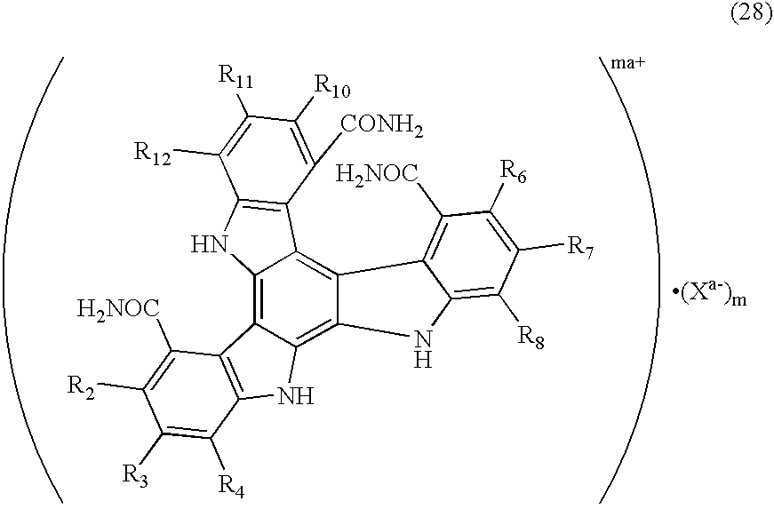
C12=C3C(=C4C(=C1C1=C(N2)C([R12])=C([R11])C([R10])=C1[CONH2])C1=C([H2NOC])C([R6])=C([R7])C([R8])=C1N4)NC1=C3C([H2NOC])=C([R2])C([R3])=C1[R4]
